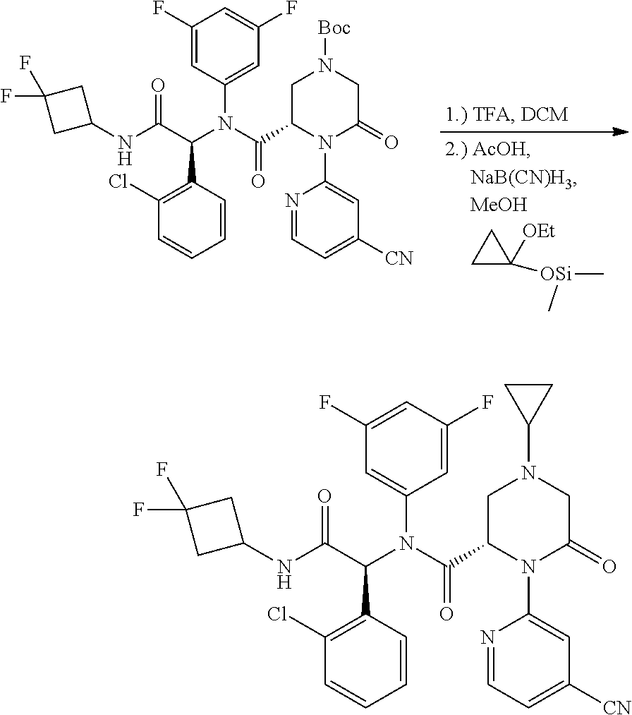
C1(C(C(NC2CC(F)(F)C2)=O)N(C(C2N(C3=CC([CN])=CC=N3)C(=O)CN(C3CC3)C2)=O)C2=CC(F)=CC(F)=C2)=C(Cl)C=CC=C1.C1(C(C(NC2CC(F)(F)C2)=O)N(C(C2N(C3=CC([CN])=CC=N3)C(=O)CN([Boc])C2)=O)C2=CC(F)=CC(F)=C2)=C(Cl)C=CC=C1.C1C([OEt])([OSi](C)C)C1
